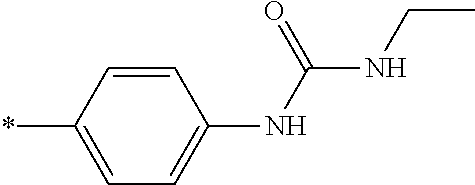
C1=CC(*)=CC=C1NC(NCC)=O
